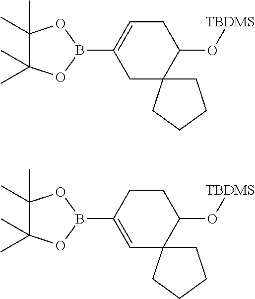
C1C(B2OC(C)(C)C(C)(C)O2)=CCC(O[TBDMS])C12CCCC2.C1=C(B2OC(C)(C)C(C)(C)O2)CCC(O[TBDMS])C12CCCC2
